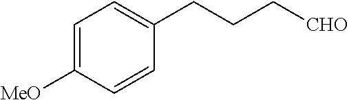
C1=C([MeO])C=CC(CCC[CHO])=C1
